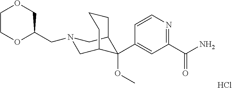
C1(C(N)=O)=NC=CC(C2(OC)C3CN(CC4COCCO4)CC2CCC3)=C1.Cl
